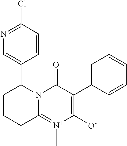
N1=C(Cl)C=CC(C2CCCC3=[N+](C)C([O-])=C(C4=CC=CC=C4)C(=O)N23)=C1
